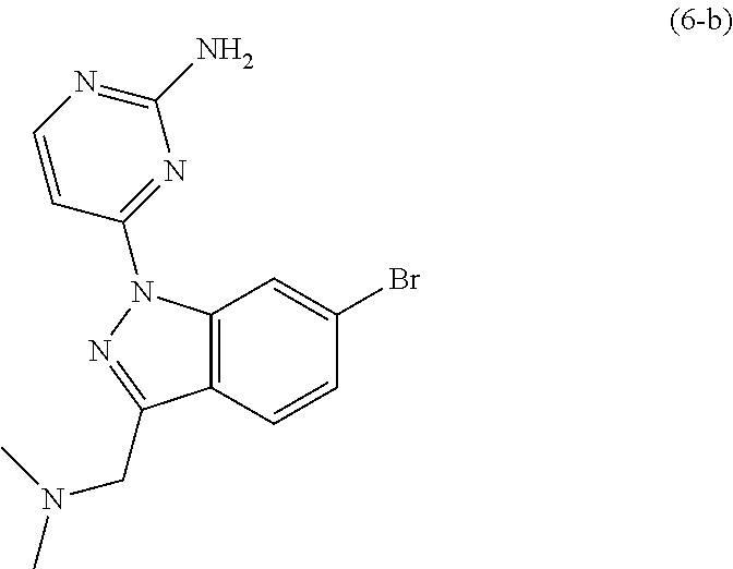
C12=C(C=CC(Br)=C1)C(CN(C)C)=NN2C1=NC(N)=NC=C1
